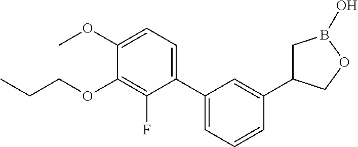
C1(C2=CC=CC(C3CB(O)OC3)=C2)=CC=C(OC)C(OCCC)=C1F
